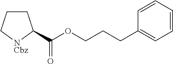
C(OCCCC1=CC=CC=C1)(=O)C1CCC[NCbz]1
